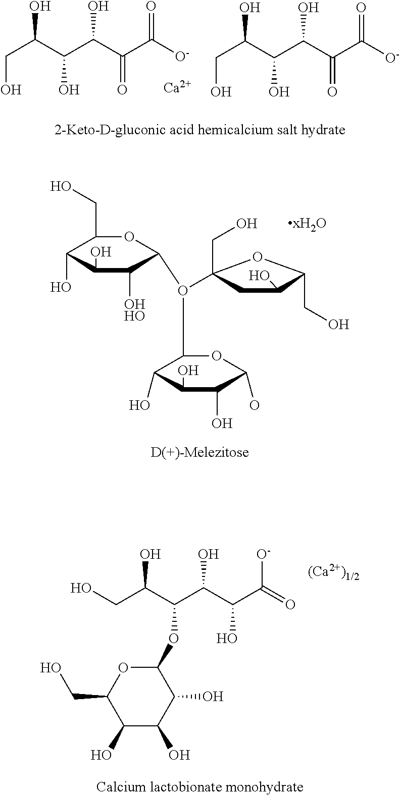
OCC(C(C(C(C([O-])=O)=O)O)O)O.[Ca].OCC(C(C(C(C([O-])=O)=O)O)O)O.C1(O)C(O)C(O)C(OC(C(O)CO)C(O)C(O)C([O-])=O)OC1CO.[xH2O].C1(CO)OC(O(C2(CO)OC(CO)C(O)C2)C2OC(O)C(O)C(O)C2O)C([OHHO])C(O)C1O
